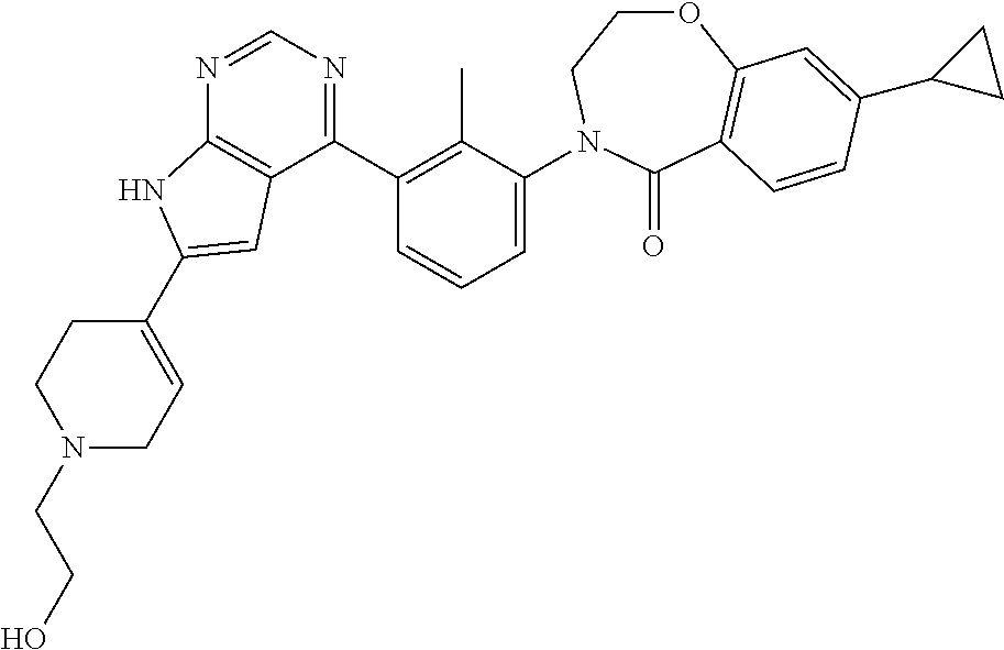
C1(C2=C(C)C(N3CCOC4=C(C3=O)C=CC(C3CC3)=C4)=CC=C2)=NC=NC2=C1C=C(C1=CCN(CCO)CC1)N2
